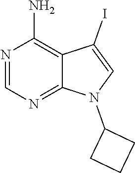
N1=CN=C2C(=C1N)C(I)=CN2C1CCC1
